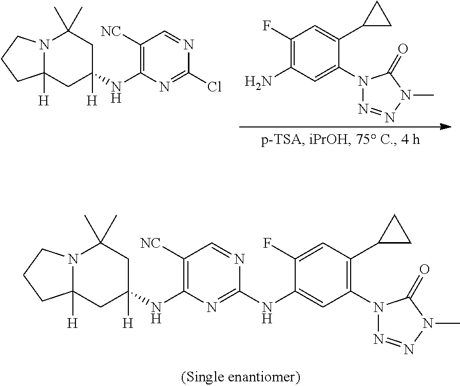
C12([H])N(CCC1)C(C)(C)CC(NC1=C([NC])C=NC(NC3=CC(N4N=NN(C)C4=O)=C(C4CC4)C=C3F)=N1)([H])C2.C1(F)=C(N)C=C(N2N=NN(C)C2=O)C(C2CC2)=C1.C12([H])N(CCC1)C(C)(C)CC(NC1=C([NC])C=NC(Cl)=N1)([H])C2
